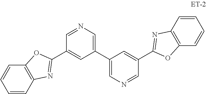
C1=CC2=C(C=C1)OC(C1=CC(C3=CN=CC(C4=NC5=C(C=CC=C5)O4)=C3)=CN=C1)=N2
